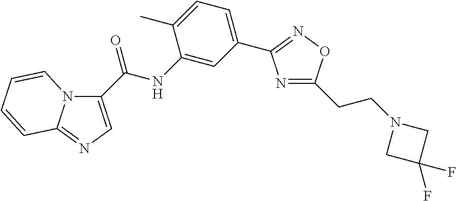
N1=C(CCN2CC(F)(F)C2)ON=C1C1=CC=C(C)C(NC(=O)C2=CN=C3N2C=CC=C3)=C1
